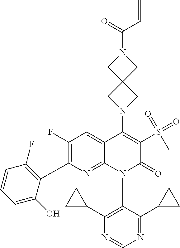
N1=CN=C(C2CC2)C(N2C(=O)C(S(=O)(=O)C)=C(N3CC4(C3)CN(C(=O)C=C)C4)C3=CC(F)=C(C4=C(F)C=CC=C4O)N=C23)=C1C1CC1
